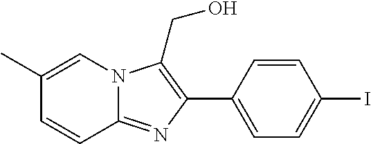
C1=CC2=NC(C3=CC=C(I)C=C3)=C(CO)N2C=C1C
